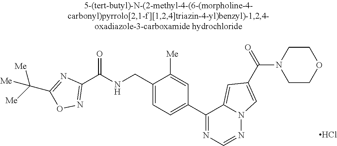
C1(C(NCC2=CC=C(C3=NC=NN4C3=CC(C(N3CCOCC3)=O)=C4)C=C2[Me])=O)=NOC(C([Me])([Me])[Me])=N1.Cl
